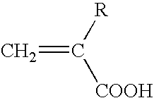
C=C([R])[COOH]
